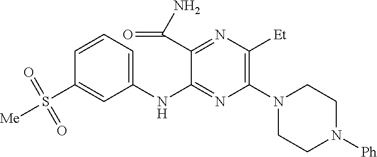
C1(NC2=NC(N3CCN([Ph])CC3)=C([Et])N=C2C(N)=O)=CC=CC(S([Me])(=O)=O)=C1
